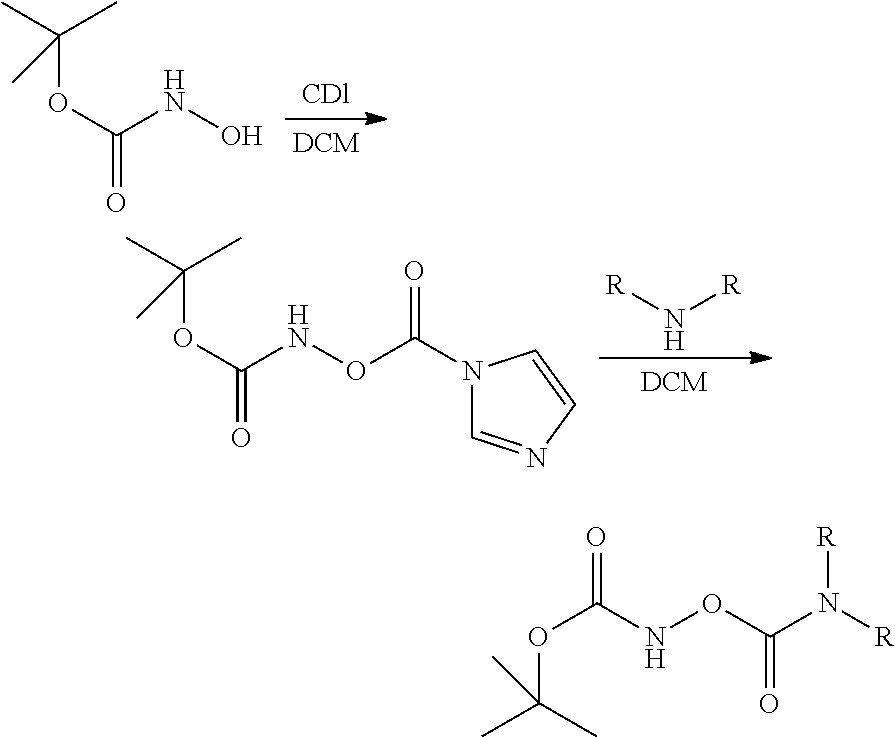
O(C(NO)=O)C(C)(C)C.N1(C(ONC(OC(C)(C)C)=O)=O)C=NC=C1.[R]N[R].O(C(NOC(N([R])[R])=O)=O)C(C)(C)C
